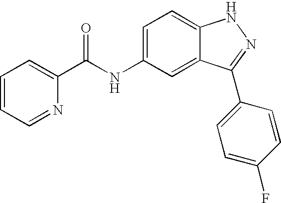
C1=CC=C(C(NC2=CC=C3C(=C2)C(C2=CC=C(F)C=C2)=NN3)=O)N=C1
